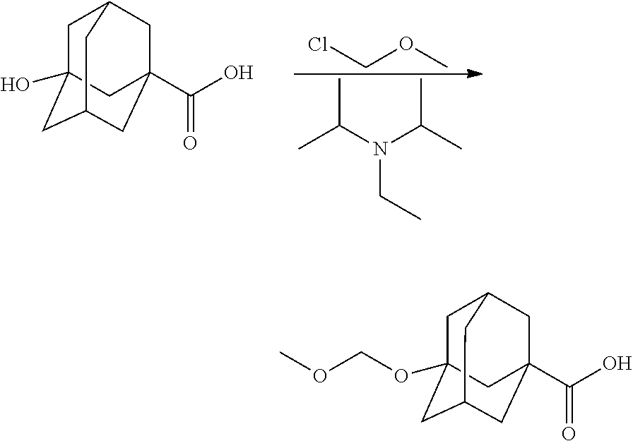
ClCOC.CC(N(C(C)C)CC)C.C1C2(O)CC3CC(C(O)=O)(CC1C3)C2.C1C2(OCOC)CC3CC(C(O)=O)(CC1C3)C2
